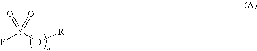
FS(O[R1])(=O)=O
